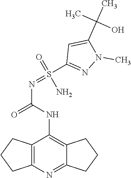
C12=C(N=C3C(=C1NC(N=S(C1=NN(C)C(C(C)(C)O)=C1)(N)=O)=O)CCC3)CCC2
